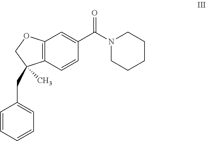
C12=C(C=CC(C(N3CCCCC3)=O)=C1)C(C)(CC1=CC=CC=C1)CO2
